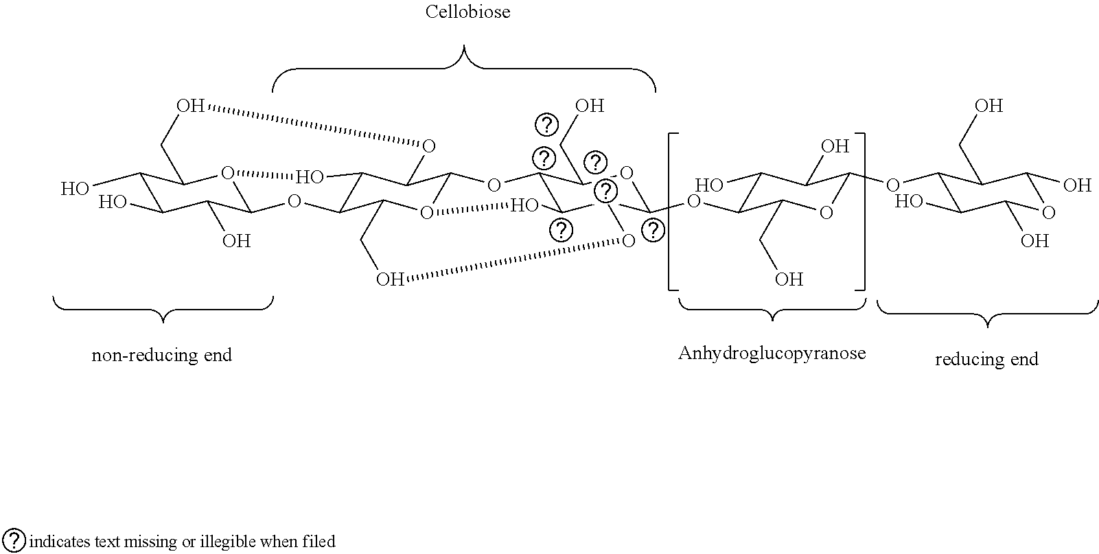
C1(O)C(O)C(O)C2O3C1COOC1C(C(C4O5C1OC1C(C(C(OC6C(O)C(O)C(OC7C(O)C(O)OC(O)C7CO)OC6CO)OC1CO)OOC4)O5)O2)O3
